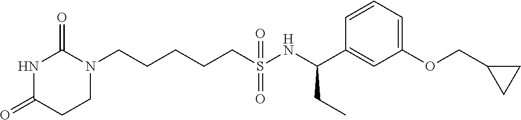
C(CCCS(NC(C1=CC(OCC2CC2)=CC=C1)CC)(=O)=O)CN1C(=O)NC(=O)CC1
